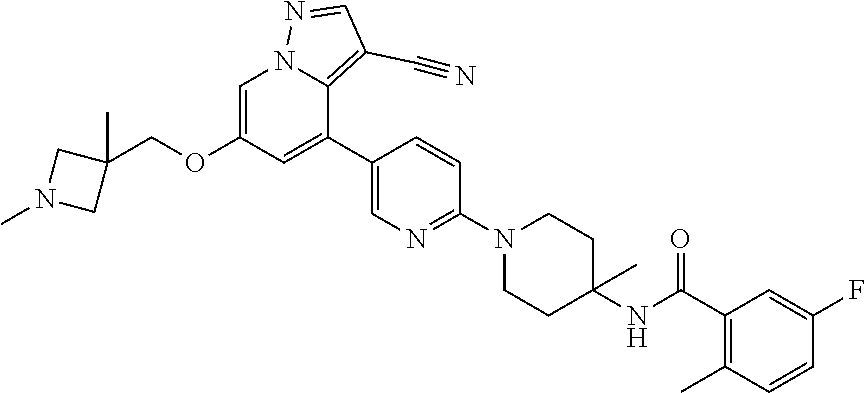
C1=C(OCC2(C)CN(C)C2)C=C(C2=CN=C(N3CCC(NC(C4=C(C)C=CC(F)=C4)=O)(C)CC3)C=C2)C2=C(C#N)C=NN12
